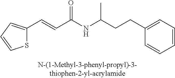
C1=CC=C(CCC(NC(C=CC2=CC=CS2)=O)C)C=C1
